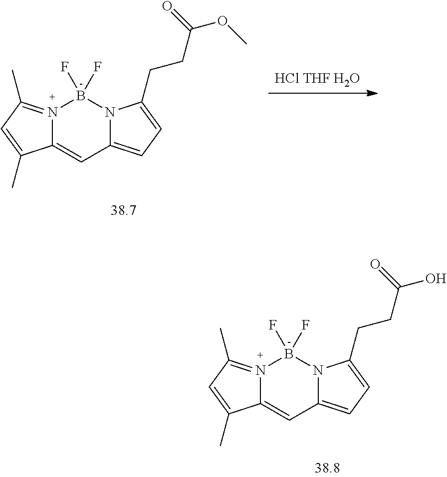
N12=C(C)C=C(C)C1=CC1=CC=C(CCC(O)=O)N1B2(F)F.[HCl THF H2O].N12=C(C)C=C(C)C1=CC1=CC=C(CCC(OC)=O)N1B2(F)F
